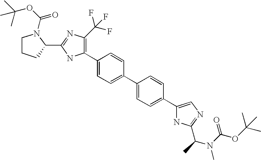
C1(C2=C(C(F)(F)F)N=C(C3N(C(OC(C)(C)C)=O)CCC3)N2)=CC=C(C2=CC=C(C3=CN=C(C(C)N(C(=O)OC(C)(C)C)C)N3)C=C2)C=C1
